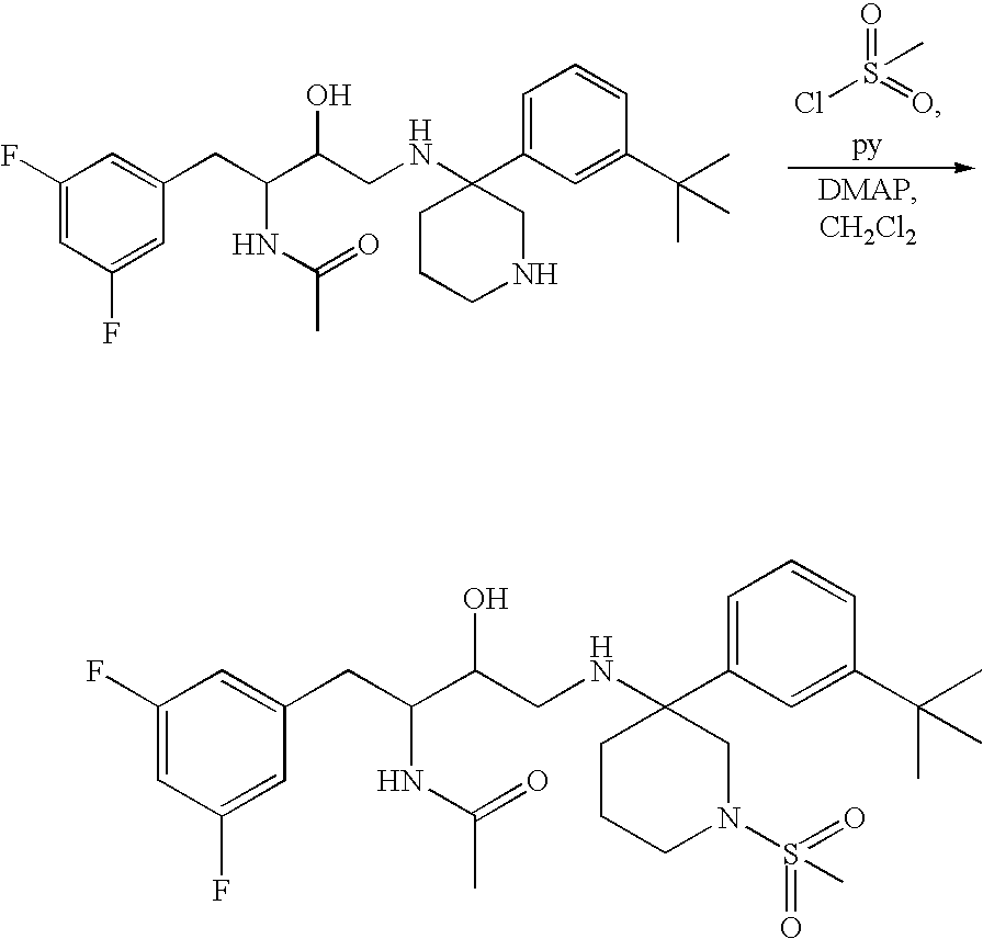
C1CC(NCC(C(CC2=CC(F)=CC(F)=C2)NC(C)=O)O)(C2=CC=CC(C(C)(C)C)=C2)CNC1.ClS(=O)(=O)C.C1CC(NCC(C(CC2=CC(F)=CC(F)=C2)NC(C)=O)O)(C2=CC=CC(C(C)(C)C)=C2)CN(S(=O)(=O)C)C1
